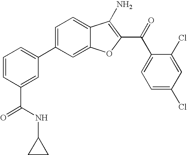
C1=CC(C(=O)NC2CC2)=CC(C2=CC=C3C(=C2)OC(C(C2=CC=C(Cl)C=C2Cl)=O)=C3N)=C1
